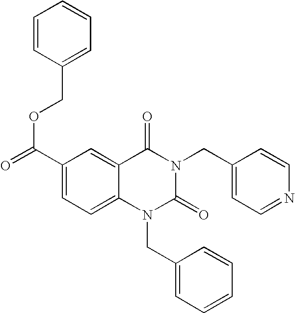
O(C(C1=CC=C2C(=C1)C(=O)N(CC1=CC=NC=C1)C(=O)N2CC1=CC=CC=C1)=O)CC1=CC=CC=C1
